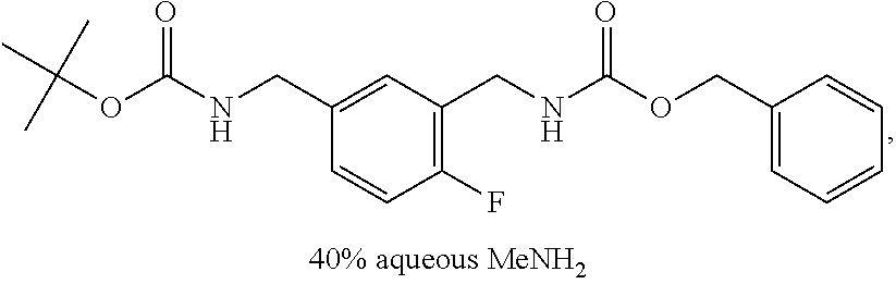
C1=CC(F)=C(CNC(=O)OCC2=CC=CC=C2)C=C1CNC(OC(C)(C)C)=O
